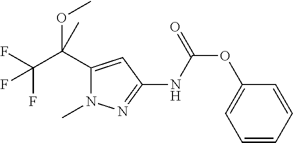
C1(C(C(F)(F)F)(C)OC)=CC(NC(OC2=CC=CC=C2)=O)=NN1C
